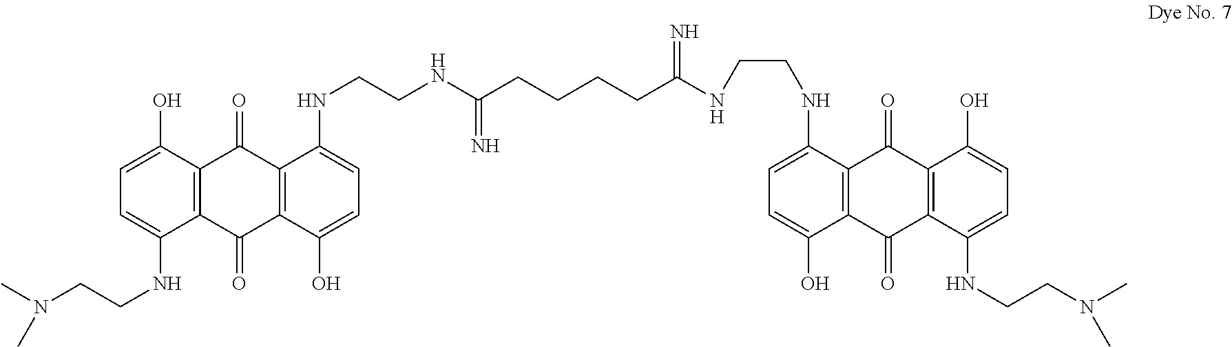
C12=C(C(O)=CC=C1NCCN(C)C)C(=O)C1=C(C2=O)C(O)=CC=C1NCCNC(CCCCC(NCCNC1=CC=C(O)C2=C1C(=O)C1=C(C2=O)C(NCCN(C)C)=CC=C1O)=N)=N
